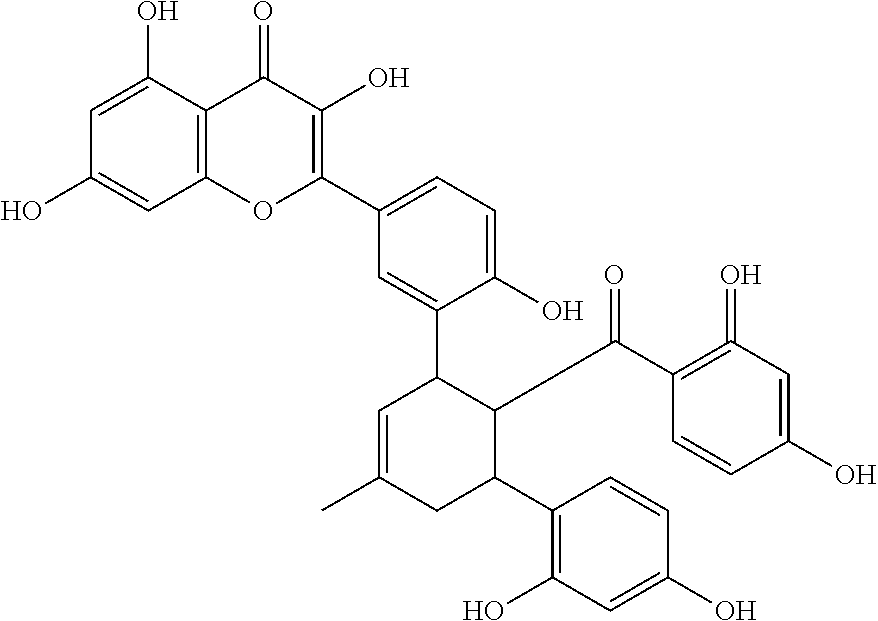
C1=C(O)C2=C(C=C1O)OC(C1=CC=C(O)C(C3C=C(C)CC(C4=C(O)C=C(O)C=C4)C3C(C3=C(=O)C=C(O)C=C3)=O)=C1)=C(O)C2=O
